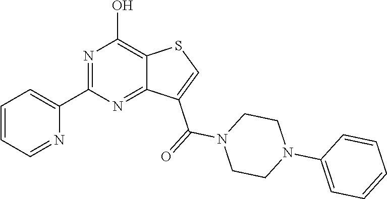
C1(C2=CC=CC=N2)=NC(O)=C2C(=N1)C(C(=O)N1CCN(C3=CC=CC=C3)CC1)=CS2
